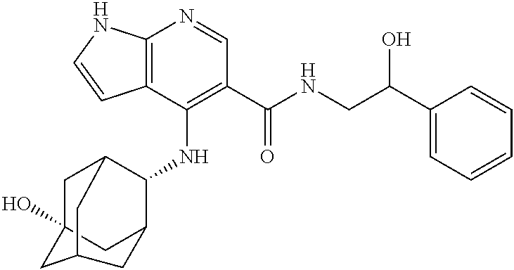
C12=C(C(NC3C4CC5(O)CC3CC(C5)C4)=C(C(NCC(C3=CC=CC=C3)O)=O)C=N1)C=CN2
